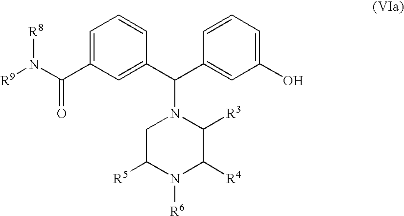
C1=C(C(N([R9])[R8])=O)C=C(C(C2=CC(O)=CC=C2)N2CC([R5])N([R6])C([R4])C2[R3])C=C1
